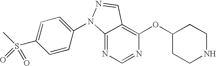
C12=NC=NC(OC3CCNCC3)=C1C=NN2C1=CC=C(S(C)(=O)=O)C=C1
